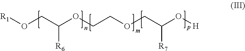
[R1]OCC([R6])OCCOCC([R7])O[H]
